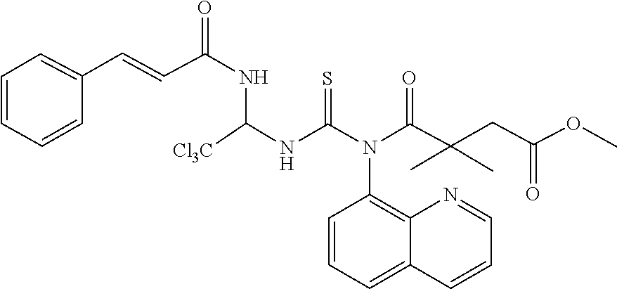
N(C(C(CC(=O)OC)(C)C)=O)(C(NC(NC(C=CC1=CC=CC=C1)=O)[Cl3C])=S)C1=C2C(=CC=C1)C=CC=N2
